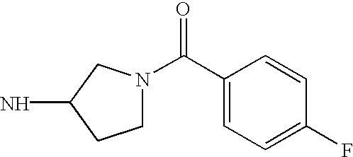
C1N(C(C2=CC=C(F)C=C2)=O)CC(N)C1
